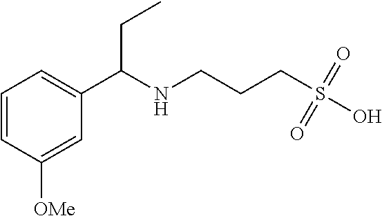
C1=CC([OMe])=CC(C(NCCCS(O)(=O)=O)CC)=C1
